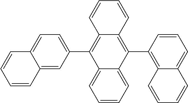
C1=CC2=CC(C3=C4C(=C(C5=C6C(=CC=C5)C=CC=C6)C5=CC=CC=C35)C=CC=C4)=CC=C2C=C1
